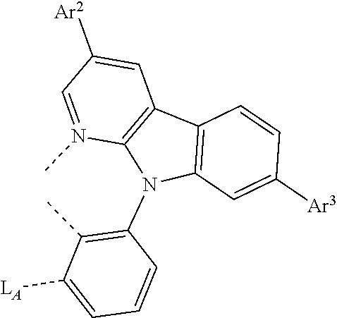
C1([Ar2])=CC2=C(N(C)=C1)N(C1=C(C)C([LA])=CC=C1)C1=C2C=CC([Ar3])=C1
